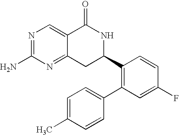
N1=C(N)N=C2C(=C1)C(=O)NC(C1=C(C3=CC=C(C)C=C3)C=C(F)C=C1)C2
